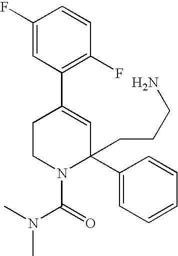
C1(F)=CC(C2=CC(CCCN)(C3=CC=CC=C3)N(C(=O)N(C)C)CC2)=C(F)C=C1
